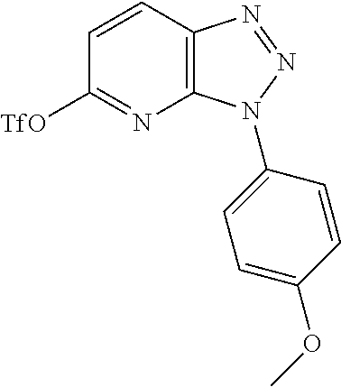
C12=C(N(C3=CC=C(OC)C=C3)N=N1)N=C([TfO])C=C2
